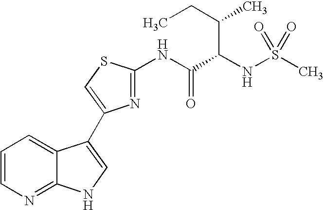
C1=CN=C2C(=C1)C(C1=CSC(NC(C(NS(C)(=O)=O)C(C)CC)=O)=N1)=CN2
